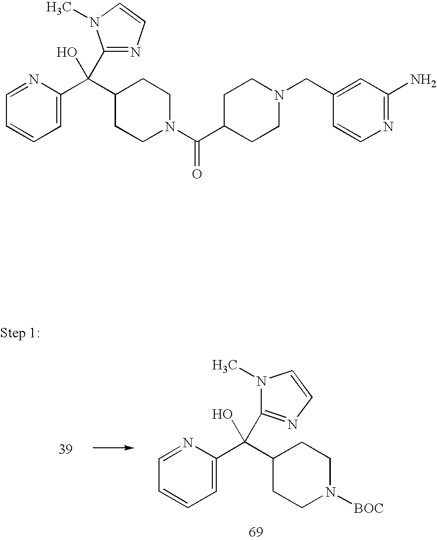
C1=CC=NC(C(C2CCN([BOC])CC2)(O)C2=NC=CN2C)=C1.C1=CC=NC(C(C2CCN(C(=O)C3CCN(CC4=CC(N)=NC=C4)CC3)CC2)(O)C2=NC=CN2C)=C1
